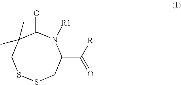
C1(C([R])=O)N([R1])C(=O)C(C)(C)CSSC1
